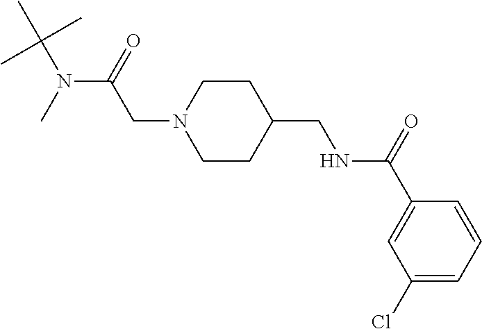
C(N1CCC(CNC(C2=CC(Cl)=CC=C2)=O)CC1)C(N(C)C(C)(C)C)=O
